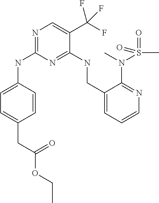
C1=C(NC2=NC=C(C(F)(F)F)C(NCC3=CC=CN=C3N(C)S(=O)(C)=O)=N2)C=CC(CC(OCC)=O)=C1
